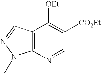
C12=C(N=CC([CO2Et])=C1[OEt])N(C)N=C2
